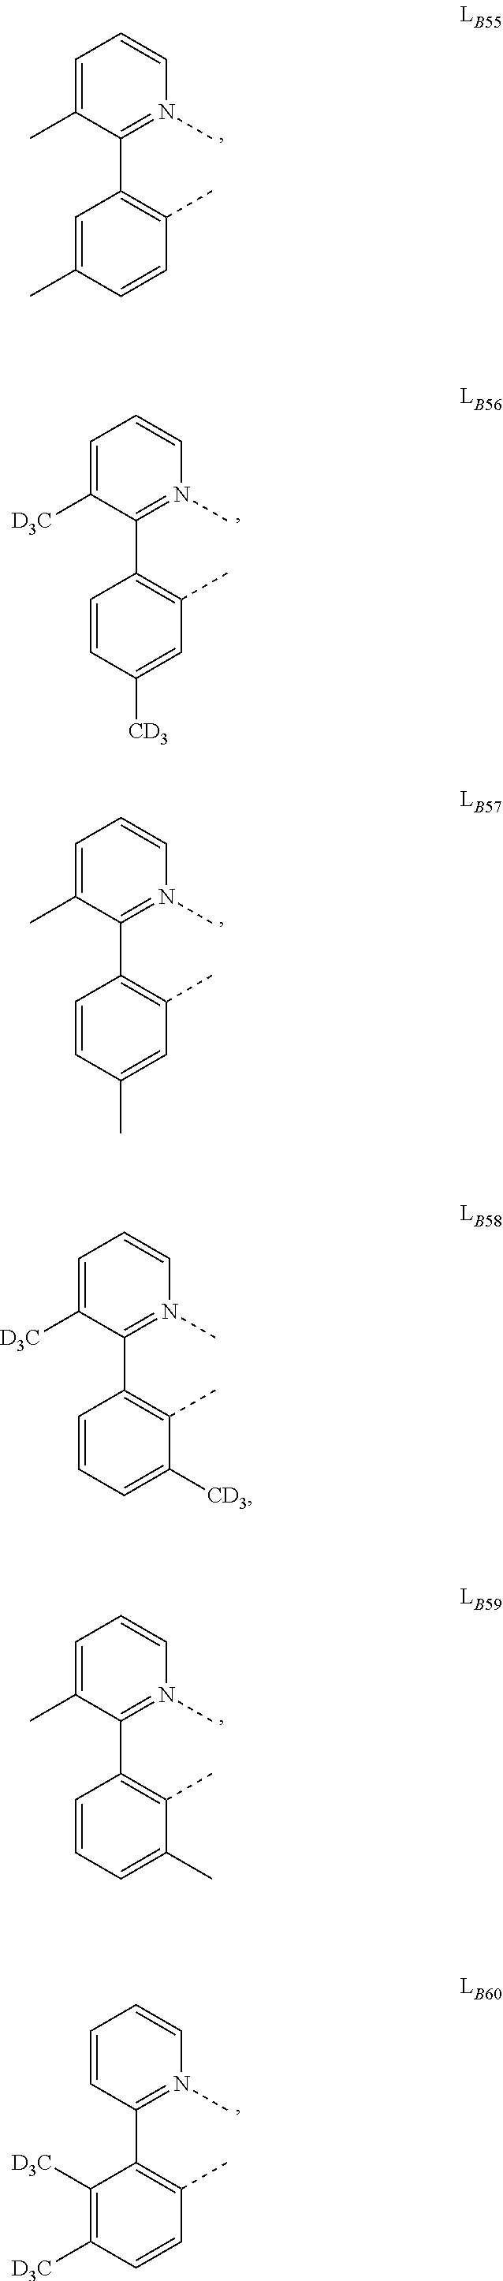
C1=C(C)C(C2=C(C)C=CC(C)=C2)=N(C)C=C1.C1=C(C)C(C2=C(C)C=C(C)C=C2)=N(C)C=C1.C1=C(C)C(C2=C(C)C(C)=CC=C2)=N(C)C=C1.C1=C([D3C])C(C2=C(C)C([CD3])=CC=C2)=N(C)C=C1.C1=CC(C2=C(C)C=CC([D3C])=C2[D3C])=N(C)C=C1.C1=C([D3C])C(C2=C(C)C=C([CD3])C=C2)=N(C)C=C1
